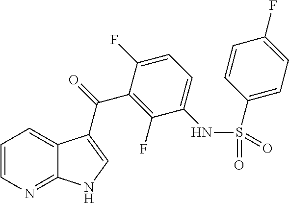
C1=CN=C2C(=C1)C(C(=O)C1=C(F)C(NS(C3=CC=C(F)C=C3)(=O)=O)=CC=C1F)=CN2
